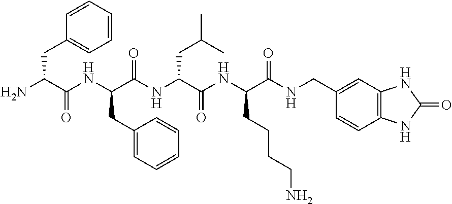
C1(CC(NC(C(N)CC2=CC=CC=C2)=O)C(NC(C(NC(C(=O)NCC2=CC3=C(C=C2)NC(=O)N3)CCCCN)=O)CC(C)C)=O)=CC=CC=C1
